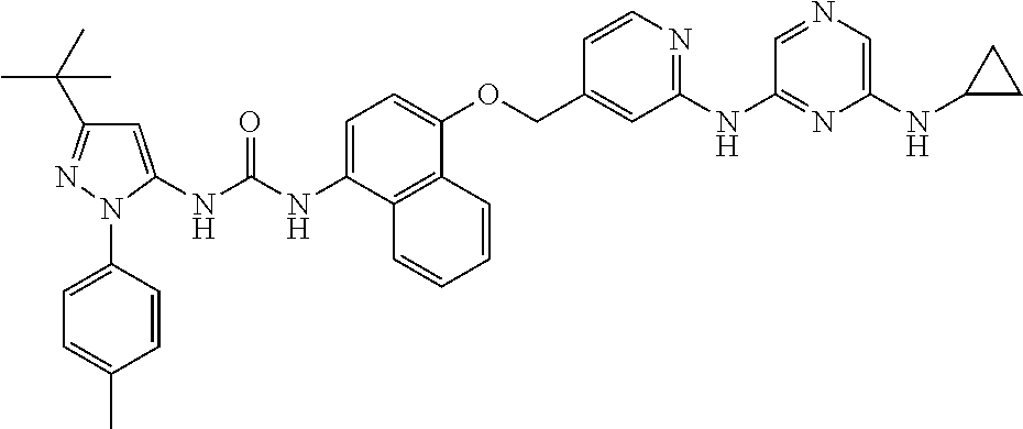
N(C1=CC=C(OCC2=CC(NC3=NC(NC4CC4)=CN=C3)=NC=C2)C2=C1C=CC=C2)C(=O)NC1=CC(C(C)(C)C)=NN1C1=CC=C(C)C=C1
